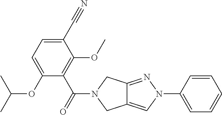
C12=CN(C3=CC=CC=C3)N=C1CN(C(=O)C1=C(OC)C(C#N)=CC=C1OC(C)C)C2
